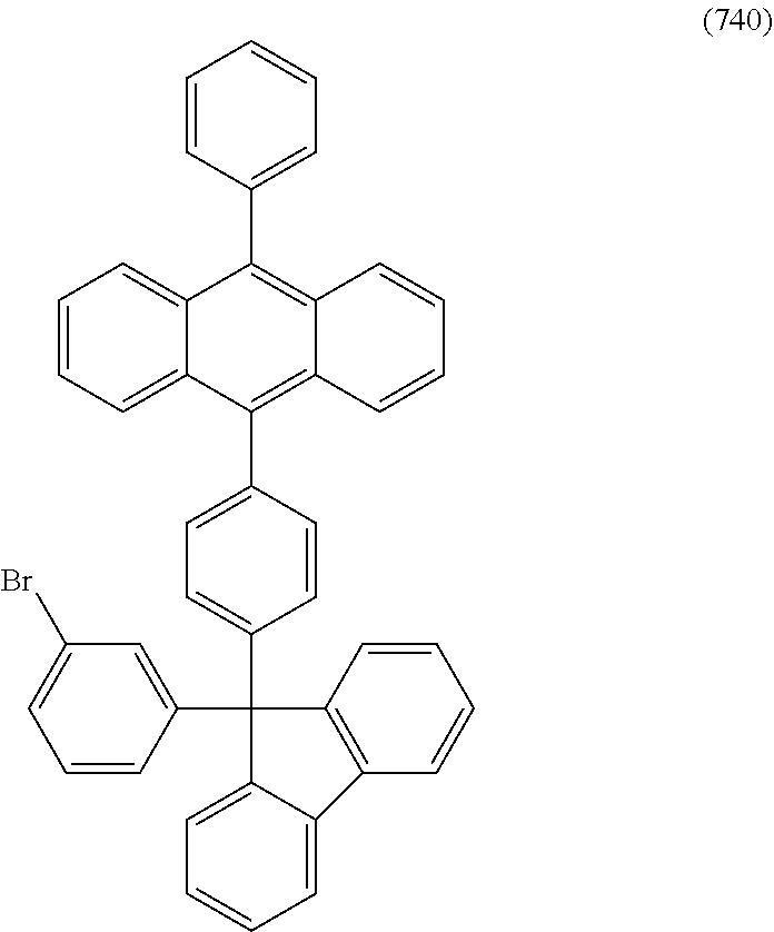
C1=CC=C2C(=C1)C(C1=CC=CC=C1)=C1C(=C2C2=CC=C(C3(C4=CC(Br)=CC=C4)C4=CC=CC=C4C4=C3C=CC=C4)C=C2)C=CC=C1
